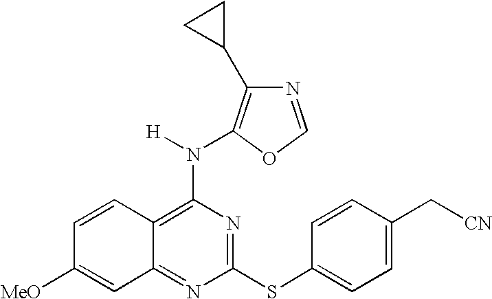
C12=NC(SC3=CC=C(C[CN])C=C3)=NC(N([H])C3=C(C4CC4)N=CO3)=C1C=CC([MeO])=C2
